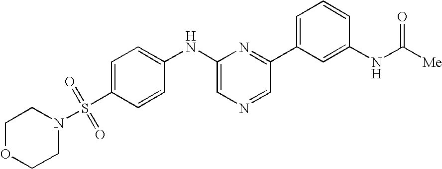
C1=C(S(N2CCOCC2)(=O)=O)C=CC(NC2=CN=CC(C3=CC=CC(NC([Me])=O)=C3)=N2)=C1
